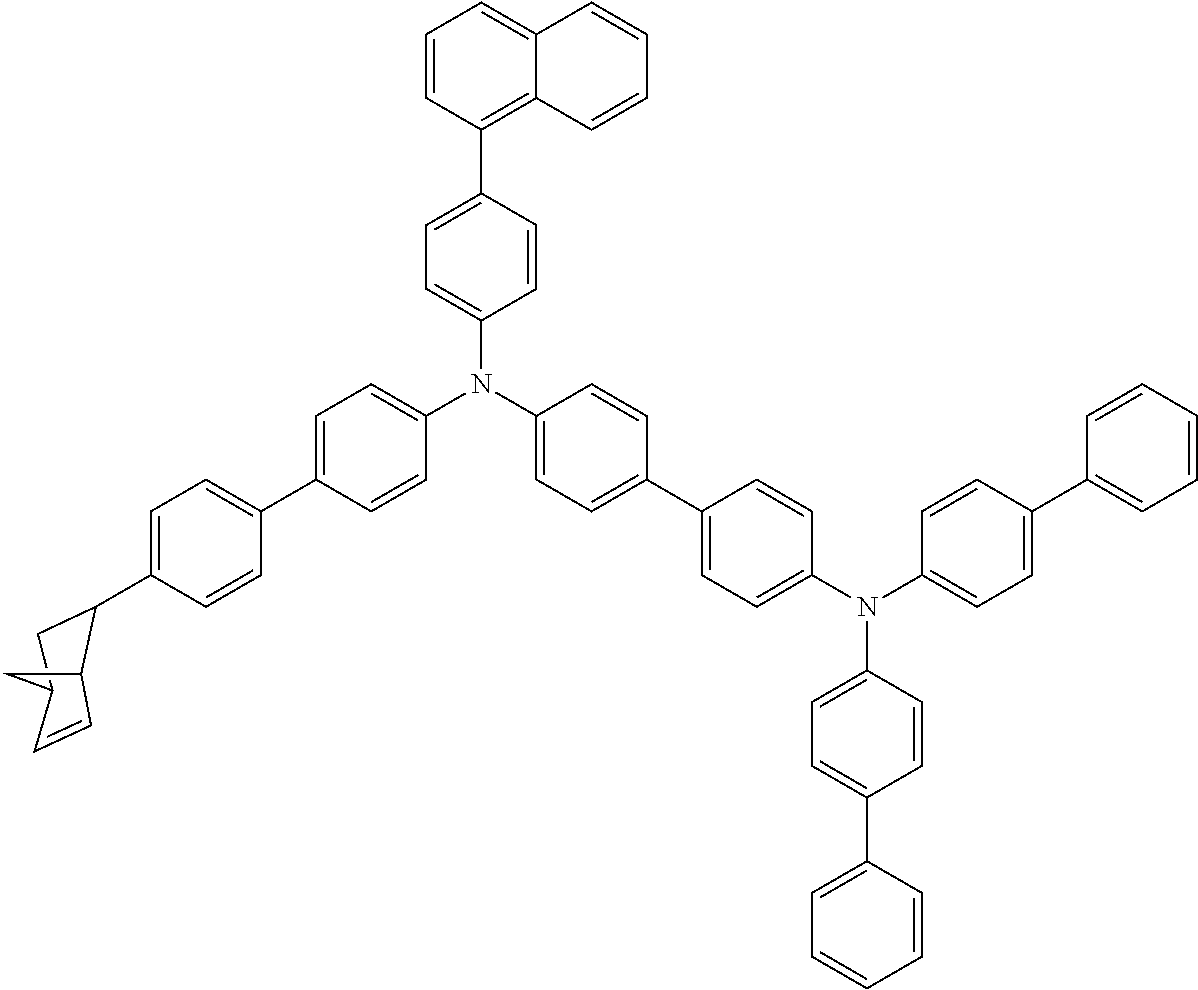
C1(C2=CC=C(N(C3=CC=C(C4=CC=C(C5CC6C=CC5C6)C=C4)C=C3)C3=CC=C(C4=CC=C(N(C5=CC=C(C6=CC=CC=C6)C=C5)C5=CC=C(C6=CC=CC=C6)C=C5)C=C4)C=C3)C=C2)=C2C(=CC=C1)C=CC=C2
